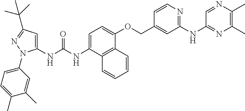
C1=C(NC(NC2=CC(C(C)(C)C)=NN2C2=CC=C(C)C(C)=C2)=O)C2=C(C(OCC3=CC(NC4=NC(C)=C(C)N=C4)=NC=C3)=C1)C=CC=C2
